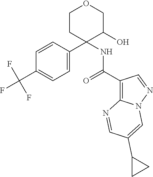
C1=C(C2(NC(C3=C4N(N=C3)C=C(C3CC3)C=N4)=O)C(O)COCC2)C=CC(C(F)(F)F)=C1
